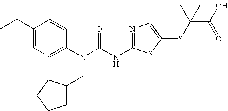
C1(C(C)C)=CC=C(N(C(NC2=NC=C(SC(C(=O)O)(C)C)S2)=O)CC2CCCC2)C=C1
